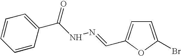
C1=CC(C(NN=CC2=CC=C(Br)O2)=O)=CC=C1
